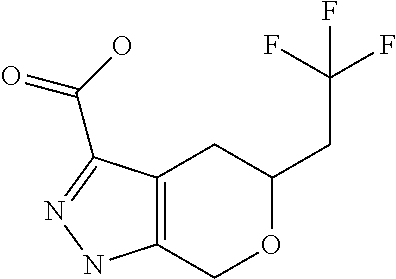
C12=C(COC(CC(F)(F)F)C1)NN=C2C(O)=O
